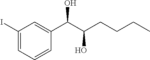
C1(I)=CC=CC(C(C(CCCC)O)O)=C1
